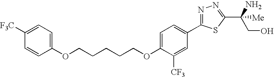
C(CCCCOC1=CC=C(C2=NN=C(C(N)(CO)[Me])S2)C=C1[CF3])OC1=CC=C([F3C])C=C1
